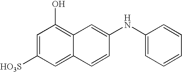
C1=C([HO3S])C=C2C(=C1O)C=C(NC1=CC=CC=C1)C=C2
